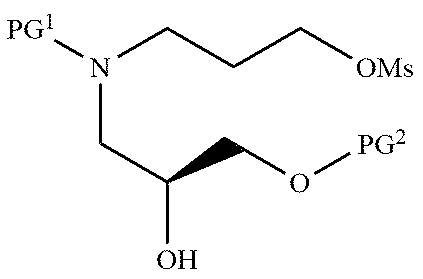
N(CC(CO[PG2])O)(CCC[OMs])[PG1]
